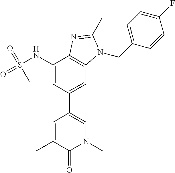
C1(NS(=O)(=O)C)=CC(C2=CN(C)C(=O)C(C)=C2)=CC2=C1N=C(C)N2CC1=CC=C(F)C=C1
